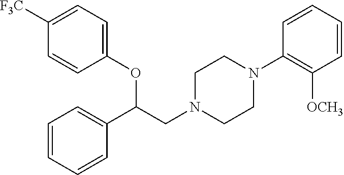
C1(OC(CN2CCN(C3=C([OCH3])C=CC=C3)CC2)C2=CC=CC=C2)=CC=C([F3C])C=C1
